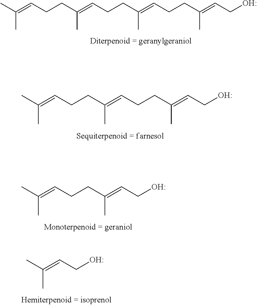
CC(=CCO)C.CC(=CCCC(=CCO)C)C.CC(=CCCC(=CCCC(=CCCC(=CCO)C)C)C)C.CC(=CCCC(=CCCC(=CCO)C)C)C
